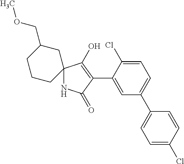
N1C2(C(O)=C(C3=CC(C4=CC=C(Cl)C=C4)=CC=C3Cl)C1=O)CCCC(COC)C2
